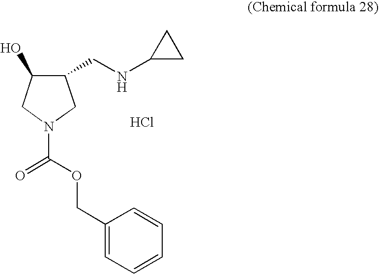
C1(CNC2CC2)C(O)CN(C(=O)OCC2=CC=CC=C2)C1.Cl
